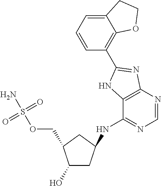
OC1CC(NC2=NC=NC3=C2NC(C2=C4C(=CC=C2)CCO4)=N3)CC1COS(N)(=O)=O
